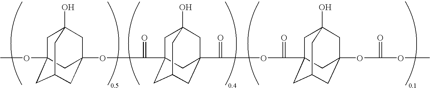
C1C2(OC)CC3CC(OC(=O)C45CC6(O)CC(C(=O)OC(=O)C78CC9(O)CC(OC(=O)OC)(CC(C7)C9)C8)(CC(C4)C6)C5)(CC1(O)C3)C2
